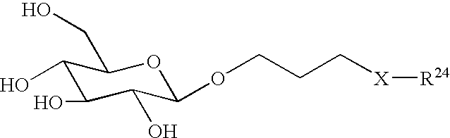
C1(O)C(O)C(O)C(OCCC[X][R24])OC1CO
